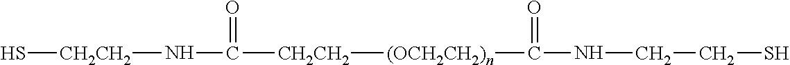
[(OCH2CH2)n]([CH2CH2]C(N[CH2CH2]S)=O)C(NCCS)=O
